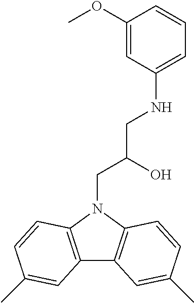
C12=C(N(CC(CNC3=CC=CC(OC)=C3)O)C3=C1C=C(C)C=C3)C=CC(C)=C2
